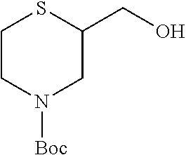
C1CN([Boc])CC(CO)S1
